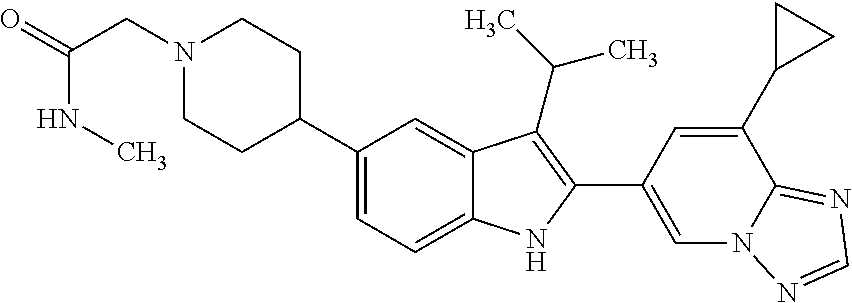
C1(C2CCN(CC(NC)=O)CC2)=CC=C2C(=C1)C(C(C)C)=C(C1=CN3C(=NC=N3)C(C3CC3)=C1)N2
